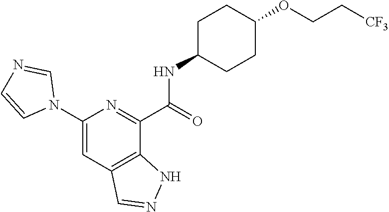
C1(N2C=NC=C2)=CC2=C(C(C(=O)NC3CCC(OCC[CF3])CC3)=N1)NN=C2
